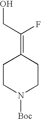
C1CN([Boc])CCC1=C(CO)F
